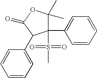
C1=CC=CC=C1C1C(S(=O)(=O)C)(C2=CC=CC=C2)C(C)(C)OC1=O
